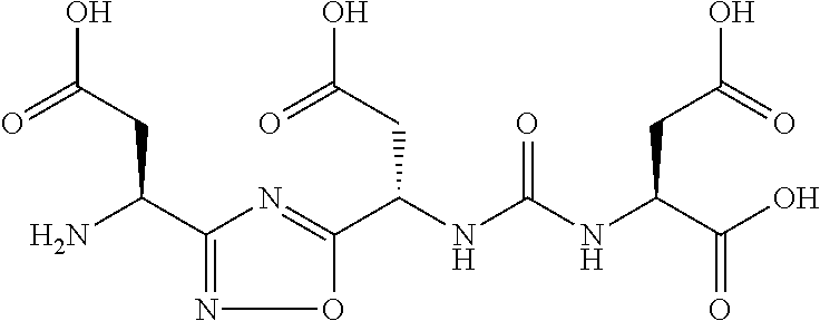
C1(C(N)CC(O)=O)=NOC(C(NC(NC(C(O)=O)CC(O)=O)=O)CC(O)=O)=N1
